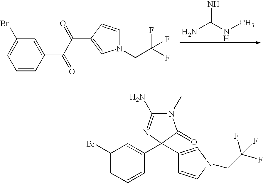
C1=CC(C(C(C2=CN(CC(F)(F)F)C=C2)=O)=O)=CC(Br)=C1.NC(NC)=N.BrC1=CC=CC(C2(C3=CN(CC(F)(F)F)C=C3)C(=O)N(C)C(N)=N2)=C1
